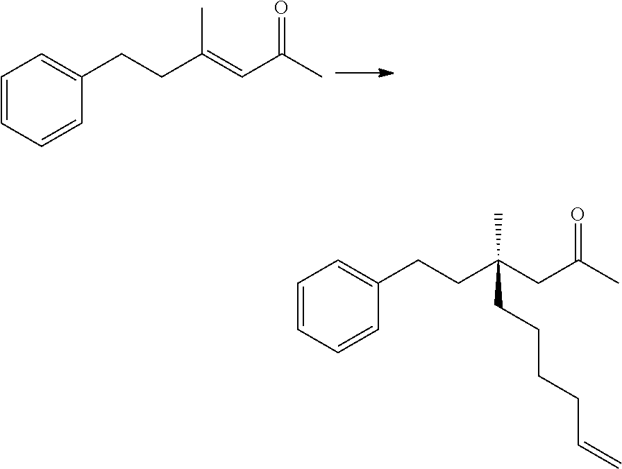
C1=CC=CC(CCC(=CC(C)=O)C)=C1.C1=CC=CC(CCC(CC(C)=O)(C)CCCCC=C)=C1
